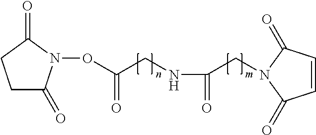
O(N1C(=O)CCC1=O)C(CNC(CN1C(=O)C=CC1=O)=O)=O
